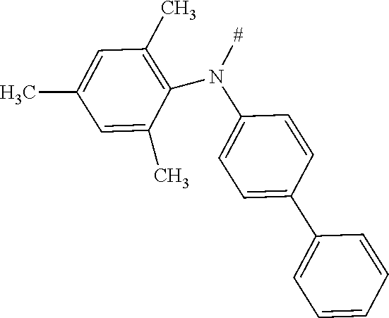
C1=C(C)C(N(C2=CC=C(C3=CC=CC=C3)C=C2)[#])=C(C)C=C1C
